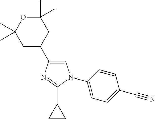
C1=C(C2CC(C)(C)OC(C)(C)C2)N=C(C2CC2)N1C1=CC=C(C#N)C=C1
